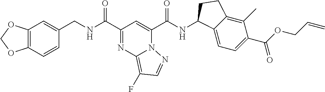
C(C1=NC2=C(F)C=NN2C(C(NC2C3=CC=C(C(=O)OCC=C)C(C)=C3CC2)=O)=C1)(=O)NCC1=CC2=C(C=C1)OCO2
